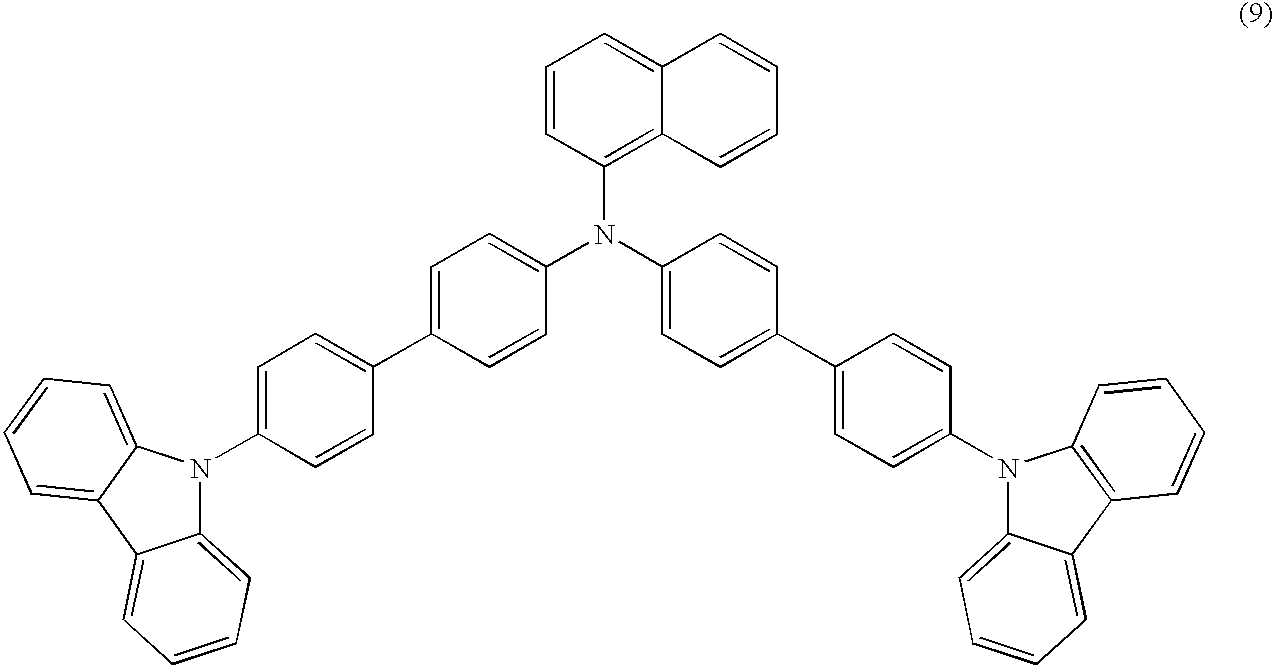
C1(N2C3=CC=CC=C3C3=CC=CC=C23)=CC=C(C2=CC=C(N(C3=CC=C(C4=CC=C(N5C6=CC=CC=C6C6=C5C=CC=C6)C=C4)C=C3)C3=C4C(=CC=C3)C=CC=C4)C=C2)C=C1
